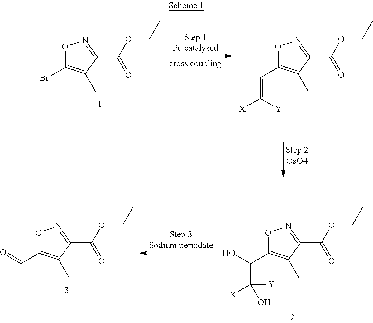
O1C(Br)=C(C)C(C(OCC)=O)=N1.O1C(C=C([X])[Y])=C(C)C(C(OCC)=O)=N1.O1C(C(C([X])([Y])O)O)=C(C)C(C(OCC)=O)=N1.O1C(C=O)=C(C)C(C(OCC)=O)=N1
